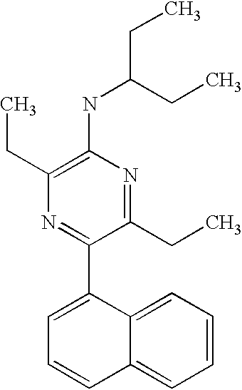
C1(NC(CC)CC)=C(CC)N=C(C2=CC=CC3=CC=CC=C23)C(CC)=N1
